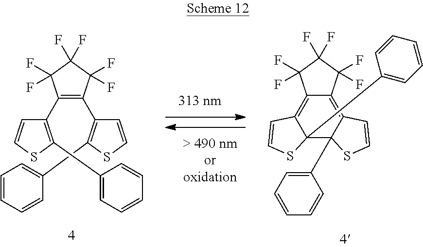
C1(C2=C(C3=C(C4=CC=CC=C4)SC=C3)C(F)(F)C(F)(F)C2(F)F)=C(C2=CC=CC=C2)SC=C1.C12=C3C(C4=CC=CC=C4)(C4(C5=CC=CC=C5)C(=C1C(F)(F)C(F)(F)C2(F)F)C=CS4)SC=C3
